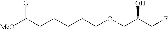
[MeO]C(CCCCCOCC(CF)O)=O
